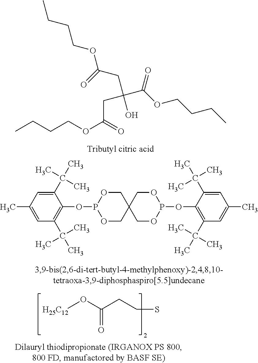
CCCCOC(CC(O)(CC(OCCCC)=O)C(OCCCC)=O)=O.C1(C(C)(C)C)=CC(C)=CC(C(C)(C)C)=C1OP1OCC2(CO1)COP(OC1=C(C(C)(C)C)C=C(C)C=C1C(C)(C)C)OC2.[H25C12]OC(CCS)=O
